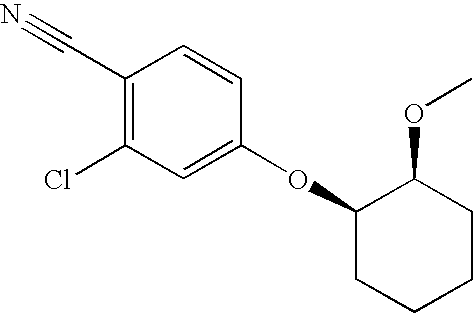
C1(OC2CCCCC2OC)=CC(Cl)=C(C#N)C=C1
